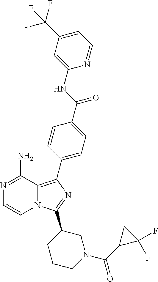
N12C(=C(C3=CC=C(C(=O)NC4=CC(C(F)(F)F)=CC=N4)C=C3)N=C1C1CCCN(C(C3C(F)(F)C3)=O)C1)C(N)=NC=C2
